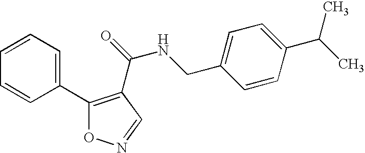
C1(C2=C(C(NCC3=CC=C(C(C)C)C=C3)=O)C=NO2)=CC=CC=C1
